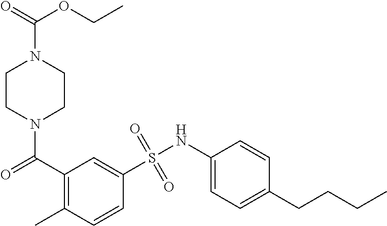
N1(C(=O)C2=C(C)C=CC(S(NC3=CC=C(CCCC)C=C3)(=O)=O)=C2)CCN(C(OCC)=O)CC1
